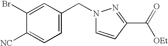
C1=C(CN2C=CC(C([OEt])=O)=N2)C=C(Br)C([NC])=C1
